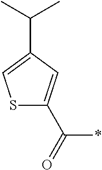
S1C(C(=O)*)=CC(C(C)C)=C1
